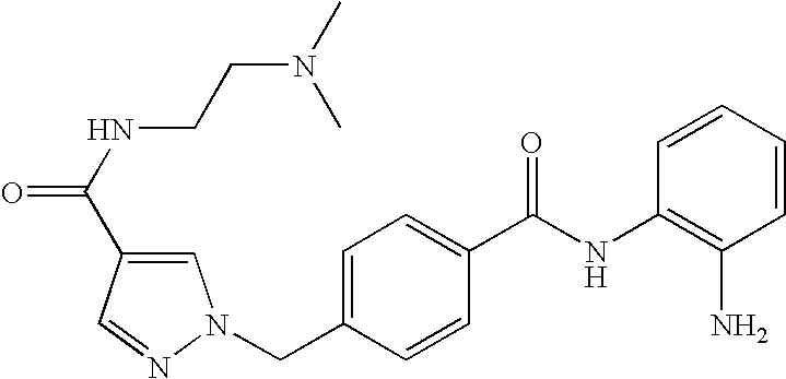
C1=CC=CC(NC(C2=CC=C(CN3C=C(C(NCCN(C)C)=O)C=N3)C=C2)=O)=C1N
